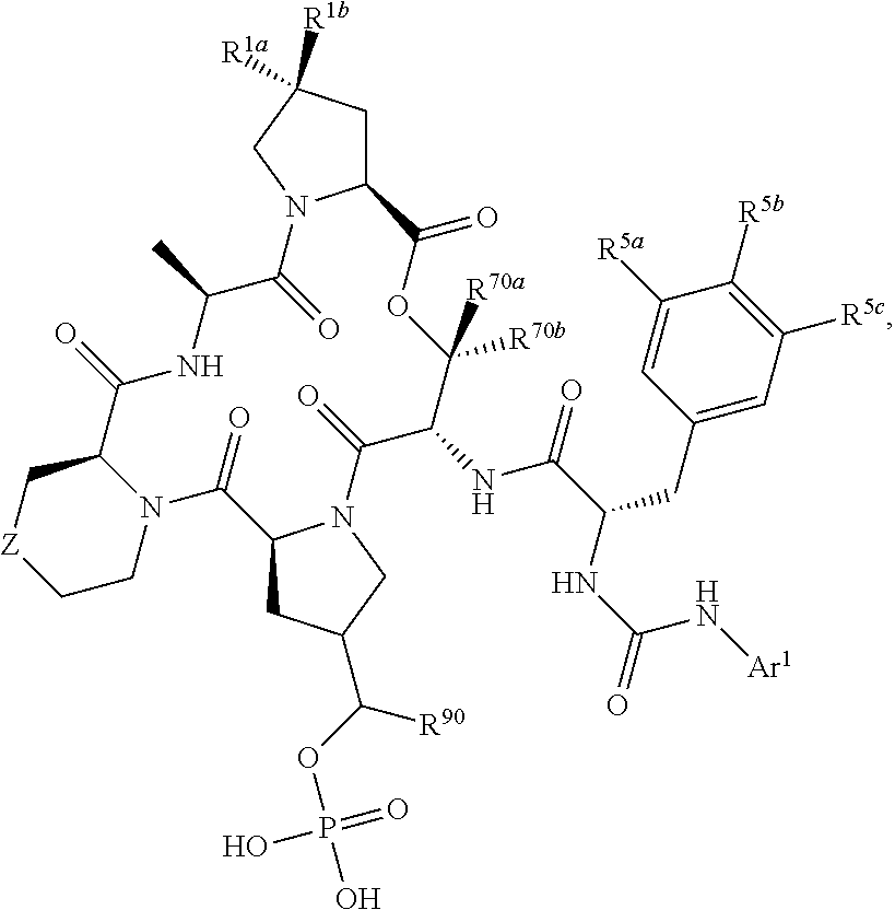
C12CC([R1a])([R1b])CN1C(=O)C(C)NC(=O)C1C[Z]CCN1C(=O)C1CC(C(OP(O)(=O)O)[R90])CN1C(=O)C(NC(C(NC(=O)N[Ar1])CC1=CC([R5c])=C([R5b])C([R5a])=C1)=O)C([R70b])([R70a])OC2=O
